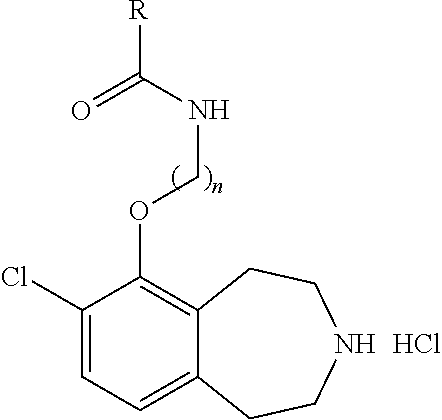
C1(Cl)=CC=C2C(=C1OCNC([R])=O)CCNCC2.Cl
